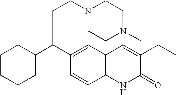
C1CCCC(C(C2=CC3=C(C=C2)NC(=O)C(CC)=C3)CCN2CCN(C)CC2)C1
